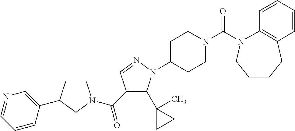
C1CC(C2=CN=CC=C2)CN1C(C1=C(C2(C)CC2)N(C2CCN(C(=O)N3C4=C(C=CC=C4)CCCC3)CC2)N=C1)=O
